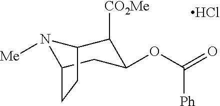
N1([Me])C2CC(OC(=O)[Ph])C([CO2Me])C1CC2.Cl
